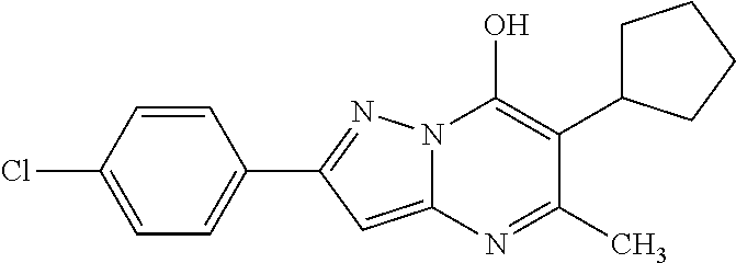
C12=CC(C3=CC=C(Cl)C=C3)=NN1C(O)=C(C1CCCC1)C(C)=N2
